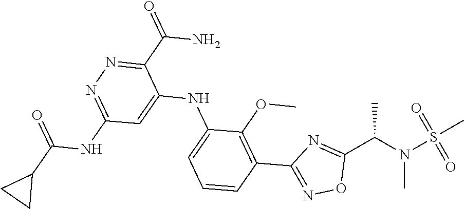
C1=CC=C(NC2=CC(NC(C3CC3)=O)=NN=C2C(N)=O)C(OC)=C1C1=NOC(C(N(S(C)(=O)=O)C)C)=N1
